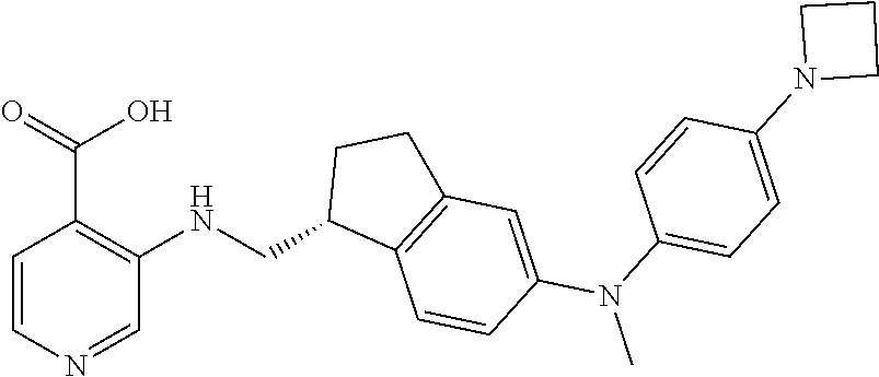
C1=CN=CC(NCC2C3=C(CC2)C=C(N(C)C2=CC=C(N4CCC4)C=C2)C=C3)=C1C(=O)O
